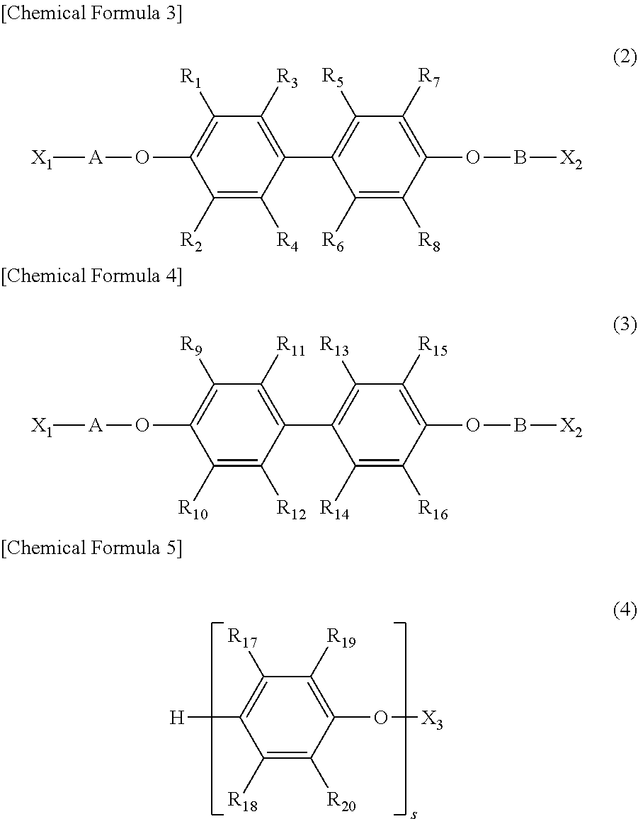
[H]C1=C([R17])C([R19])=C(O[X3])C([R20])=C1[R18].C1([R2])=C([R4])C(C2=C([R5])C([R7])=C(OB[X2])C([R8])=C2[R6])=C([R3])C([R1])=C1O[A][X1].C1([R10])=C([R12])C(C2=C([R13])C([R15])=C(OB[X2])C([R16])=C2[R14])=C([R11])C([R9])=C1O[A][X1]
